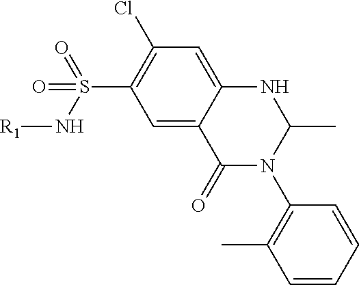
C1=C2C(=CC(Cl)=C1S(N[R1])(=O)=O)NC(C)N(C1=C(C)C=CC=C1)C2=O
